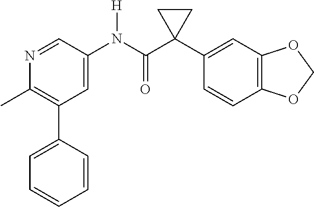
N1=CC(N(C(C2(C3=CC4=C(C=C3)OCO4)CC2)=O)[H])=CC(C2=CC=CC=C2)=C1C
